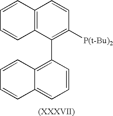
C12=C(C(C3=C4C(=CC=C3)C=CC=C4)=C([P(t-Bu)2])C=C1)C=CC=C2
